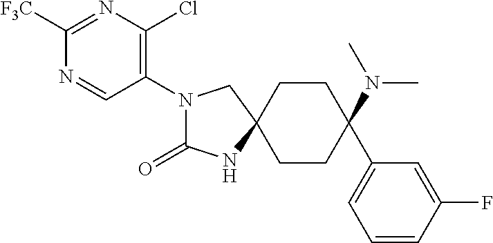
C1CC(N(C)C)(C2=CC=CC(F)=C2)CCC12CN(C1=C(Cl)N=C([F3C])N=C1)C(=O)N2
